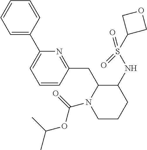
C(C)(C)OC(=O)N1CCCC(NS(C2COC2)(=O)=O)C1CC1=NC(C2=CC=CC=C2)=CC=C1
